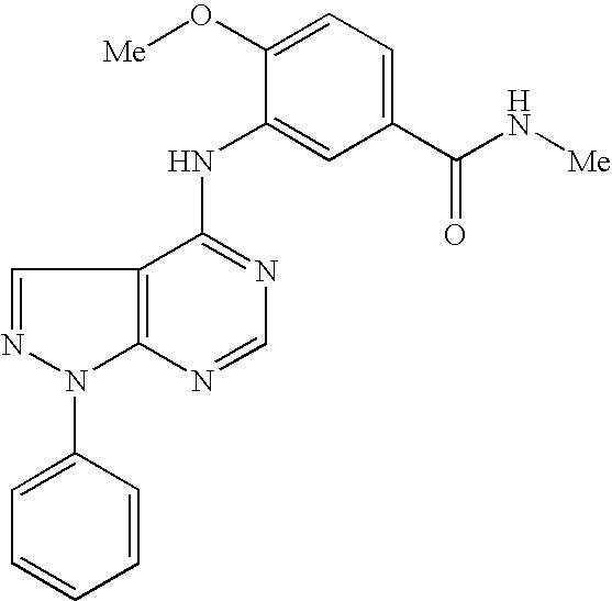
C12=C(C(NC3=CC(C(N[Me])=O)=CC=C3O[Me])=NC=N1)C=NN2C1=CC=CC=C1
